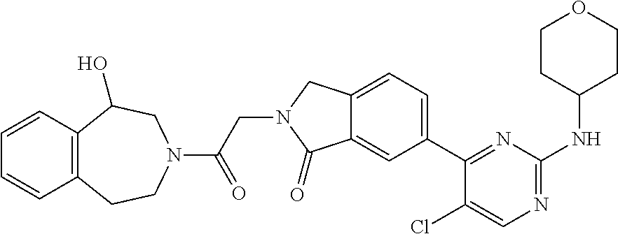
C1(Cl)=CN=C(NC2CCOCC2)N=C1C1=CC=C2C(=C1)C(=O)N(CC(=O)N1CC(O)C3=C(CC1)C=CC=C3)C2
